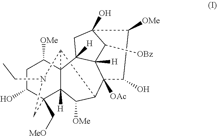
C12C3C4(C([H])(C(C[MeO])(C(O)CC4[OMe])CN3CC)C1[OMe])C1([H])C3([H])C2([OAc])C(O)C([OMe])C(O)(C3[OBz])C1
